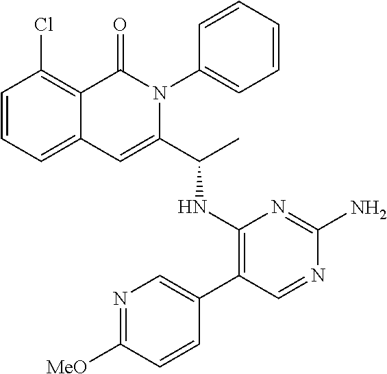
C1(Cl)=C2C(=CC=C1)C=C(C(C)NC1=C(C3=CN=C([MeO])C=C3)C=NC(N)=N1)N(C1=CC=CC=C1)C2=O
